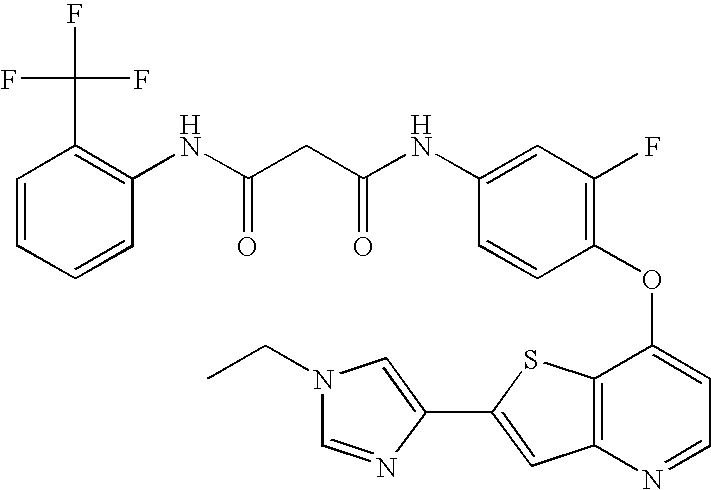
C1=CC(C(F)(F)F)=C(NC(CC(NC2=CC(F)=C(OC3=CC=NC4=C3SC(C3=CN(CC)C=N3)=C4)C=C2)=O)=O)C=C1
